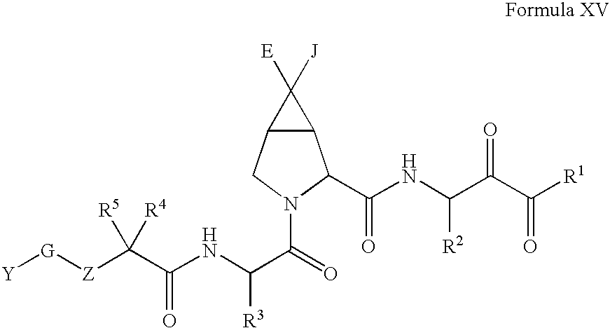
C(C(NC(C(N1C(C(NC([R2])C(C(=O)[R1])=O)=O)C2C(C1)C2([E])[J])=O)[R3])=O)([Z][G][Y])([R5])[R4]
